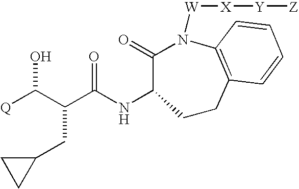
[Q]C(C(C(NC1C(=O)N([W][X][Y][Z])C2=C(CC1)C=CC=C2)=O)CC1CC1)O
